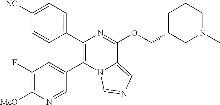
C1(C2=C(C3=CC(F)=C([MeO])N=C3)N3C(=CN=C3)C(OCC3CN(C)CCC3)=N2)=CC=C([NC])C=C1
